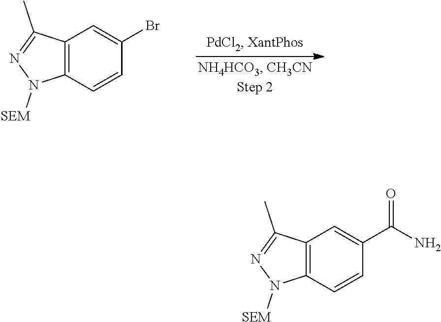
C12=C(C=CC(Br)=C1)N([SEM])N=C2C.C12=C(C=CC(C(N)=O)=C1)N([SEM])N=C2C
